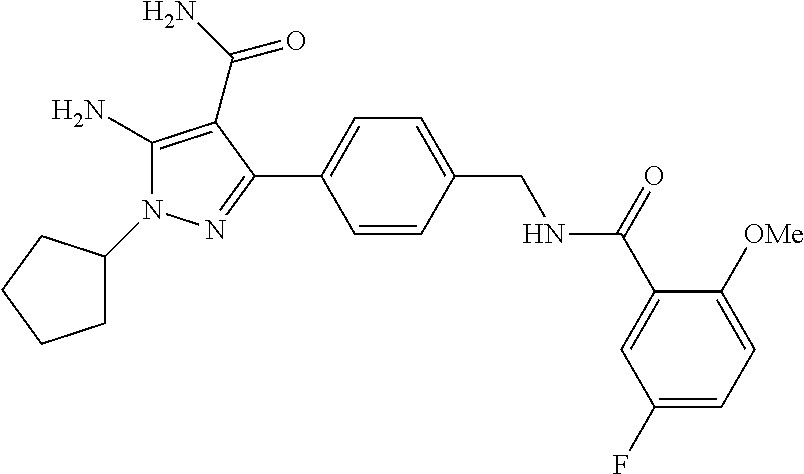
C1(N2C(N)=C(C(N)=O)C(C3=CC=C(CNC(C4=CC(F)=CC=C4[OMe])=O)C=C3)=N2)CCCC1
